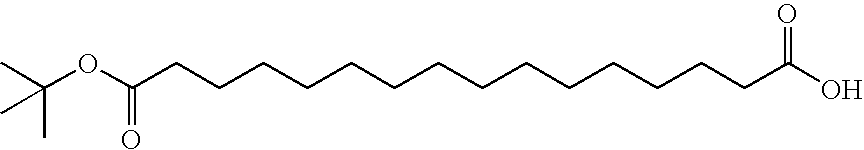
CC(OC(CCCCCCCCCCCCCCC(O)=O)=O)(C)C
